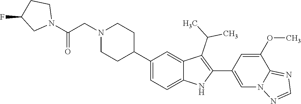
C1(C2CCN(CC(N3CCC(F)C3)=O)CC2)=CC=C2C(=C1)C(C(C)C)=C(C1=CN3C(=NC=N3)C(OC)=C1)N2
